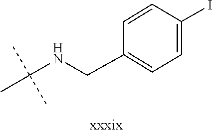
C(NCC1=CC=C(I)C=C1)(C)(C)C
